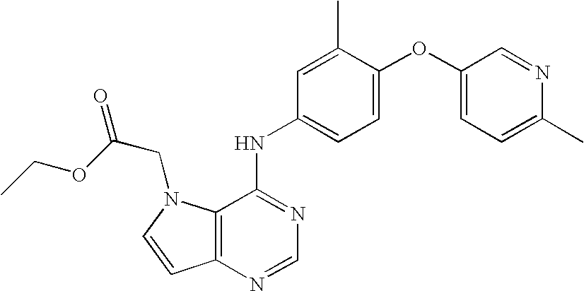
C12=C(N=CN=C1NC1=CC=C(OC3=CC=C(C)N=C3)C(C)=C1)C=CN2CC(=O)OCC
